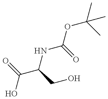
CC(C)(OC(NC(C(=O)O)CO)=O)C
